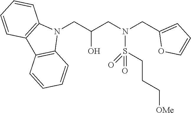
N1(CC(CN(CC2=CC=CO2)S(CCC[OMe])(=O)=O)O)C2=C(C3=C1C=CC=C3)C=CC=C2
